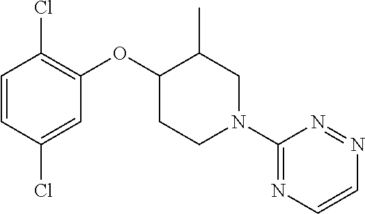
C1=CC(Cl)=CC(OC2CCN(C3=NC=CN=N3)CC2C)=C1Cl
